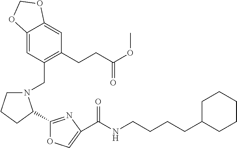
C12=CC(CN3CCCC3C3=NC(C(NCCCCC4CCCCC4)=O)=CO3)=C(CCC(OC)=O)C=C1OCO2
